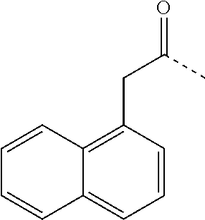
C1=CC2=C(CC(=O)C)C=CC=C2C=C1
